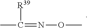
CC([R39])=NOC
